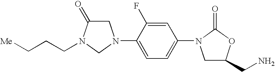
C1C(=O)N(CCC[Me])CN1C1=CC=C(N2CC(CN)OC2=O)C=C1F
